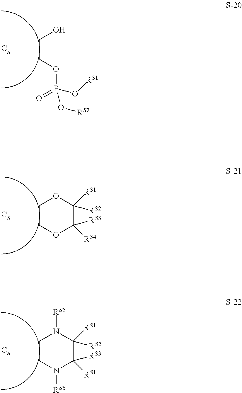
C(COP(=O)(O[RS2])O[RS1])O.C1COC([RS3])([RS4])C([RS2])([RS1])O1.C1CN([RS6])C([RS3])([RS1])C([RS2])([RS1])N1[RS5]
